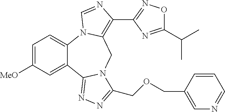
C12=CC=C([MeO])C=C1C1=NN=C(COCC3=CN=CC=C3)N1CC1=C(C3=NOC(C(C)C)=N3)N=CN21
